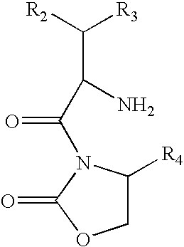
[R2]C([R3])C(C(=O)N1C([R4])COC1=O)N
